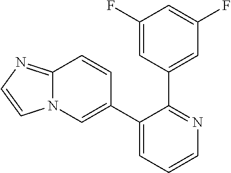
C12=NC=CN1C=C(C1=CC=CN=C1C1=CC(F)=CC(F)=C1)C=C2
